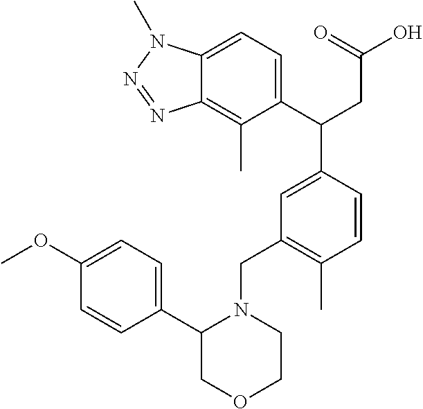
C1(C(CC(O)=O)C2=CC(CN3C(C4=CC=C(OC)C=C4)COCC3)=C(C)C=C2)=CC=C2C(=C1C)N=NN2C
